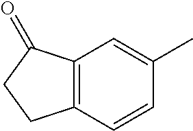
C12=C(C=C(C)C=C1)C(=O)CC2
